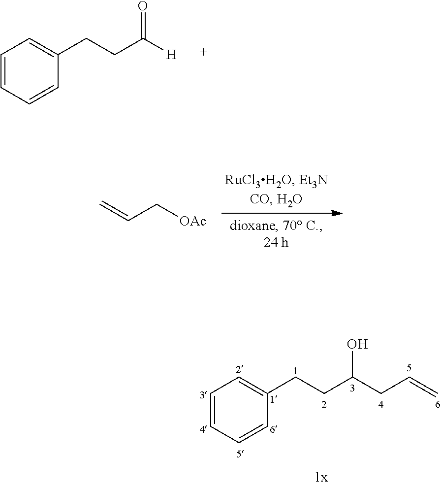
O=C(CCC1=CC=CC=C1)[H].C=CC[OAc].C1(CCC(CC=C)O)=CC=CC=C1
